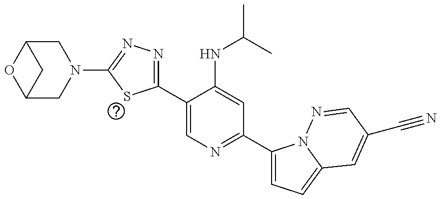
O1C2CN(C3=NN=C(C4=CN=C(C5=CC=C6N5N=CC(C#N)=C6)C=C4NC(C)C)S3)CC1C2
